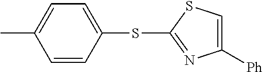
C1=CC(SC2=NC([Ph])=CS2)=CC=C1C
